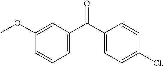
C1=C(C(C2=CC=C(Cl)C=C2)=O)C=C(OC)C=C1
